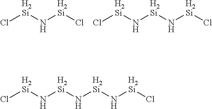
Cl[H2Si]N[H2Si]Cl.Cl[H2Si]N[H2Si]N[H2Si]Cl.Cl[H2Si]N[H2Si]N[H2Si]N[H2Si]Cl
